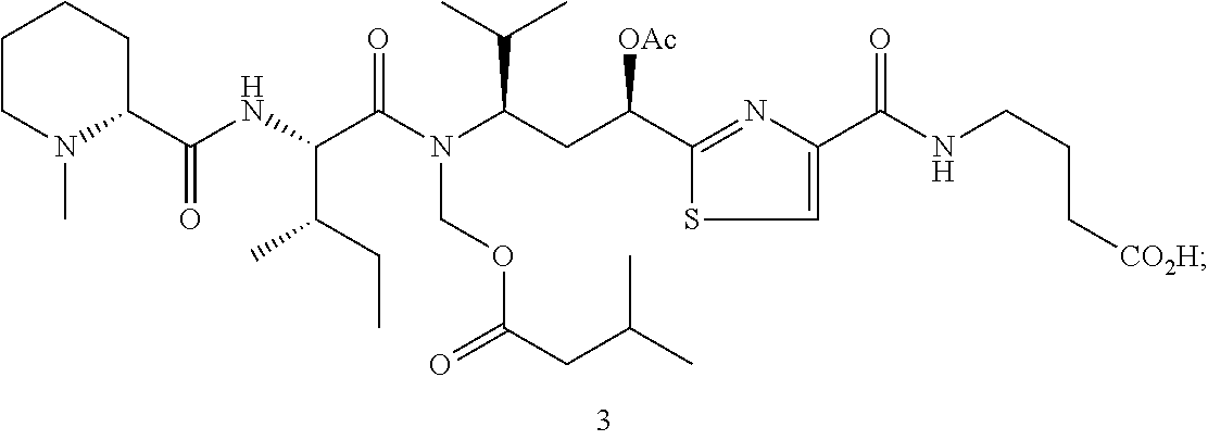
C1CN(C)C(C(NC(C(CC)C)C(N(COC(CC(C)C)=O)C(CC(C2=NC(C(NCCC[CO2H])=O)=CS2)[OAc])C(C)C)=O)=O)CC1
